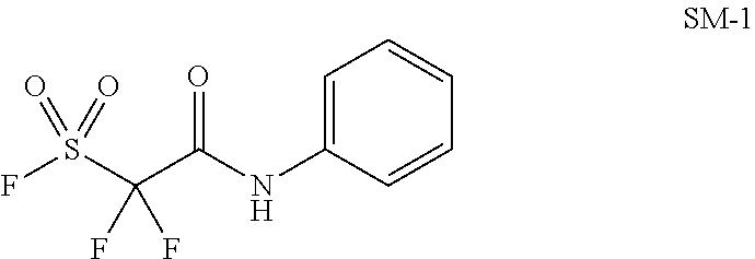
C1=C(NC(C(S(F)(=O)=O)(F)F)=O)C=CC=C1
